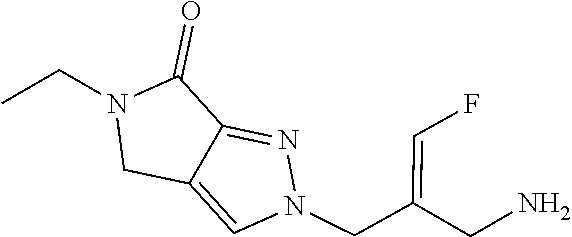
C12=CN(CC(=CF)CN)N=C1C(=O)N(CC)C2
